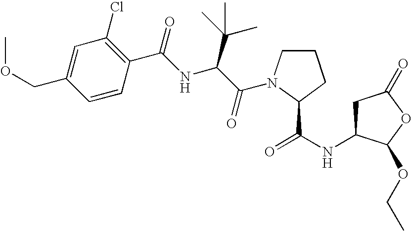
C1C(NC(=O)C2N(C(C(NC(C3=C(Cl)C=C(COC)C=C3)=O)C(C)(C)C)=O)CCC2)C(OCC)OC1=O
